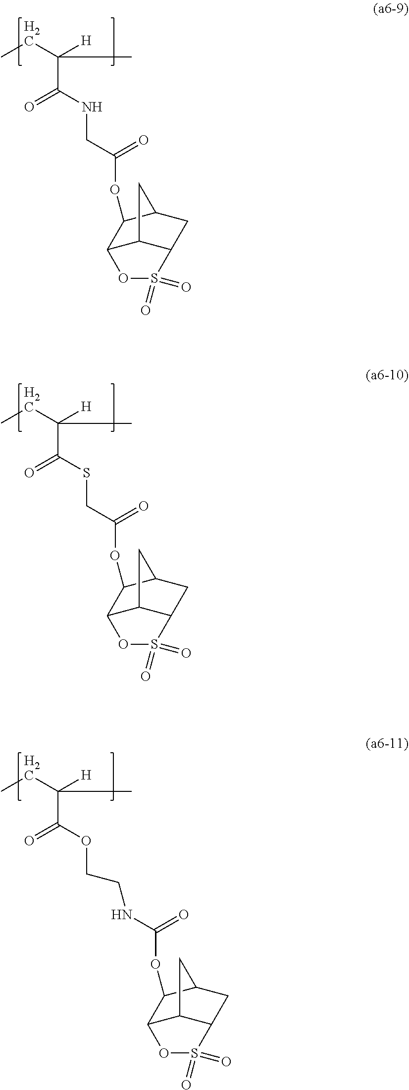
C12C3C(CC(C3)C1OC(CNC(C(CC)([H])C)=O)=O)S(=O)(=O)O2.C12C3C(CC(C3)C1OC(CSC(C(CC)([H])C)=O)=O)S(=O)(=O)O2.C12C3C(CC(C3)C1OC(NCCOC(C(CC)([H])C)=O)=O)S(=O)(=O)O2
